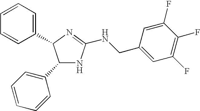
C1(C2=CC=CC=C2)NC(NCC2=CC(F)=C(F)C(F)=C2)=NC1C1=CC=CC=C1
